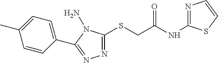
N1=C(SCC(NC2=NC=CS2)=O)N(N)C(C2=CC=C(C)C=C2)=N1
